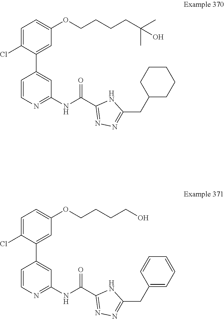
C1=C(Cl)C(C2=CC(NC(C3=NN=C(CC4CCCCC4)N3)=O)=NC=C2)=CC(OCCCCC(C)(C)O)=C1.C1=C(Cl)C(C2=CC(NC(C3=NN=C(CC4=CC=CC=C4)N3)=O)=NC=C2)=CC(OCCCCO)=C1
